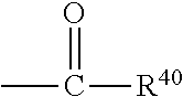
CC(=O)[R40]
